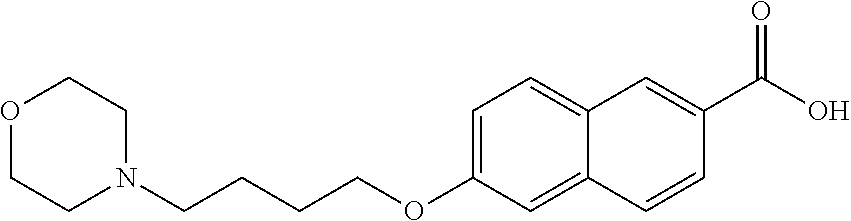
O1CCN(CCCCOC2=CC=C3C(=C2)C=CC(C(O)=O)=C3)CC1
